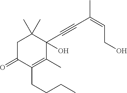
C1C(=O)C(CCCC)=C(C)C(C#CC(=CCO)C)(O)C1(C)C
